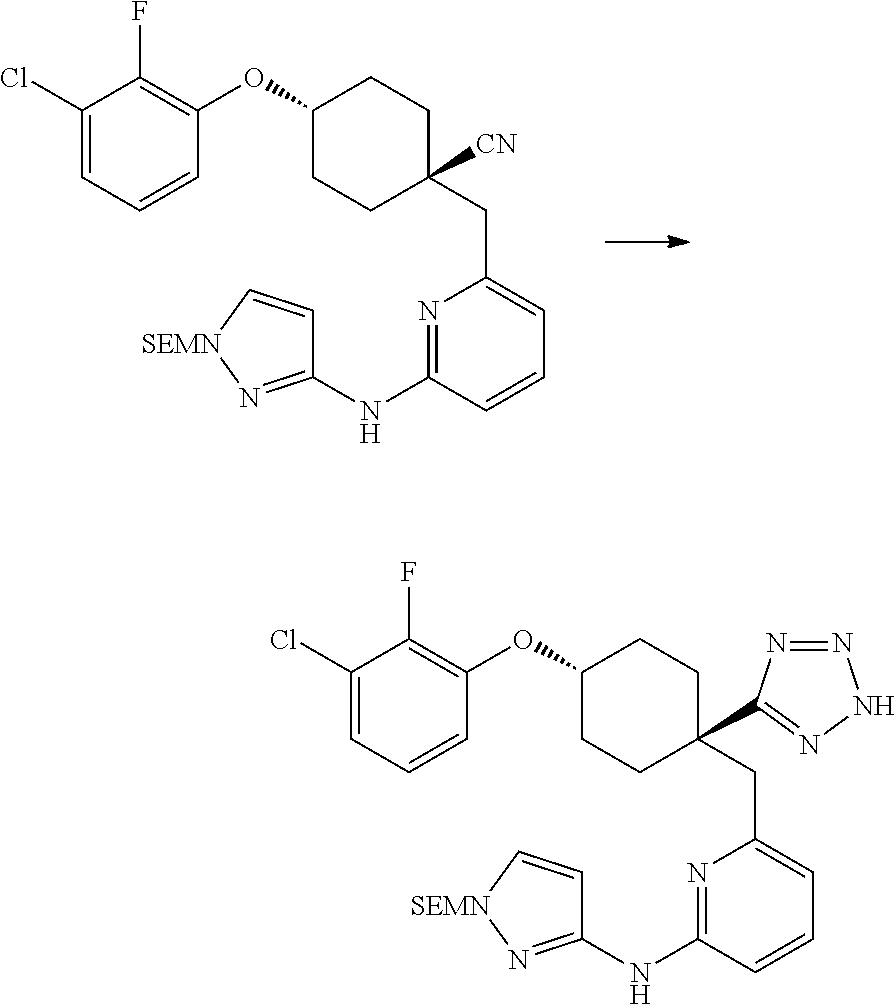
N1=C(NC2=N[SEMN]C=C2)C=CC=C1CC1(C2=NNN=N2)CCC(OC2=C(F)C(Cl)=CC=C2)CC1.N1=C(NC2=N[SEMN]C=C2)C=CC=C1CC1([CN])CCC(OC2=C(F)C(Cl)=CC=C2)CC1
